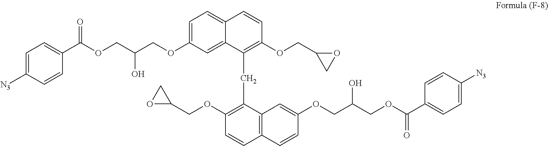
C1=C(OCC(COC(C2=CC=C([N3])C=C2)=O)O)C=C2C(=C1)C=CC(OCC1CO1)=C2CC1=C(OCC2CO2)C=CC2=C1C=C(OCC(COC(C1=CC=C([N3])C=C1)=O)O)C=C2
